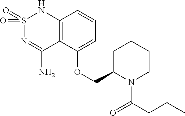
C12=C(C(OCC3N(C(=O)CCC)CCCC3)=CC=C1)C(N)=NS(=O)(=O)N2
